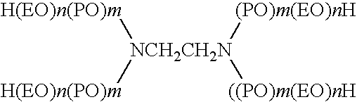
[H(EO)n(PO)m][NCH2CH2N]([H(EO)n(PO)m])([(PO)m(EO)nH])[((PO)m(EO)nH]
